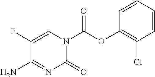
C1(F)=CN(C(OC2=C(Cl)C=CC=C2)=O)C(=O)N=C1N
